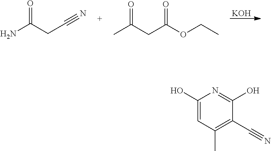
[KOH].NC(CC#N)=O.CC(CC(OCC)=O)=O.C1(O)=CC(C)=C(C#N)C(O)=N1
